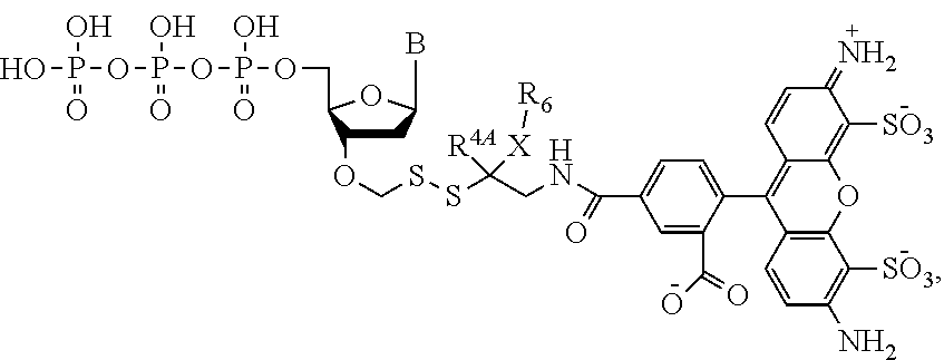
C1C(OCSSC(CNC(C2=CC=C(C3=C4C(=C([SO3])C(=N)C=C4)OC4=C3C=CC(N)=C4[SO3])C(C(=O)O)=C2)=O)([R4A])[X][R6])C(COP(OP(OP(O)(O)=O)(O)=O)(O)=O)OC1B
